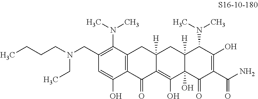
C1(CN(CC)CCCC)=C(N(C)C)C2=C(C(O)=C1)C(=O)C1=C(O)C3(O)C([H])(CC1([H])C2)C(N(C)C)C(O)=C(C(N)=O)C3=O
